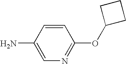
C1(N)=CN=C(OC2CCC2)C=C1
